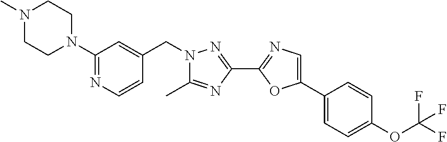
C1=C(C2=CC=C(OC(F)(F)F)C=C2)OC(C2=NN(CC3=CC(N4CCN(C)CC4)=NC=C3)C(C)=N2)=N1
